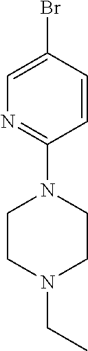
C1=C(Br)C=CC(N2CCN(CC)CC2)=N1
